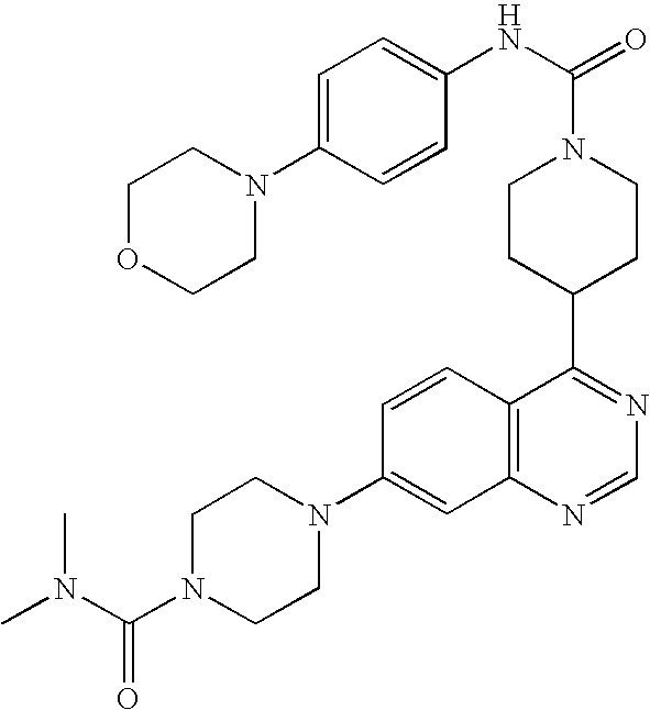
C1(N2CCN(C(=O)N(C)C)CC2)=CC2=C(C=C1)C(C1CCN(C(NC3=CC=C(N4CCOCC4)C=C3)=O)CC1)=NC=N2
